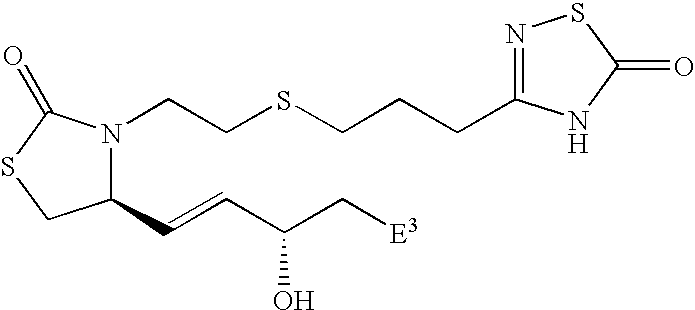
N1(CCSCCCC2=NSC(=O)N2)C(C=CC(C[E3])O)CSC1=O
